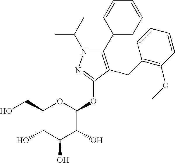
CC(N1C(C2=CC=CC=C2)=C(CC2=C(OC)C=CC=C2)C(OC2OC(CO)C(O)C(O)C2O)=N1)C
